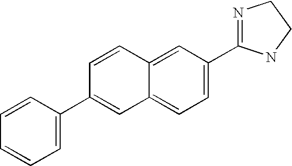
C1=CC2=CC(C3=NCCN3)=CC=C2C=C1C1=CC=CC=C1
